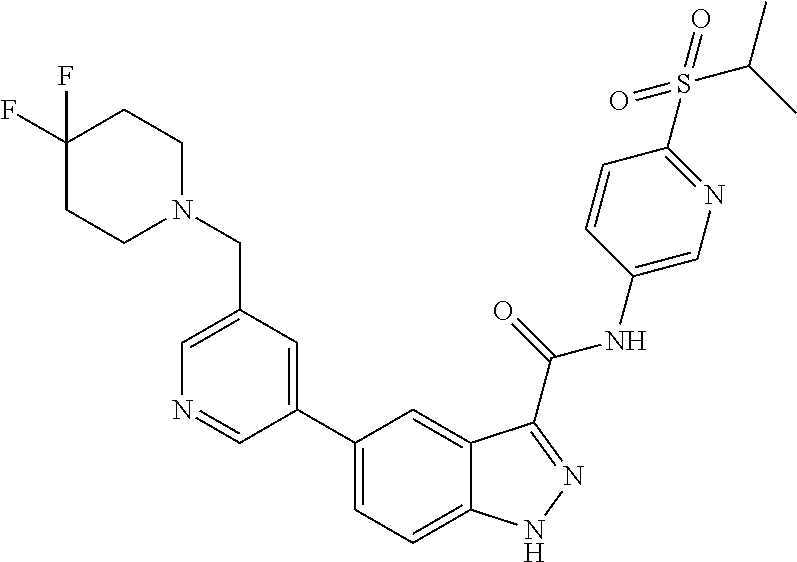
C1(CN2CCC(F)(F)CC2)=CN=CC(C2=CC=C3C(=C2)C(C(NC2=CN=C(S(=O)(=O)C(C)C)C=C2)=O)=NN3)=C1
